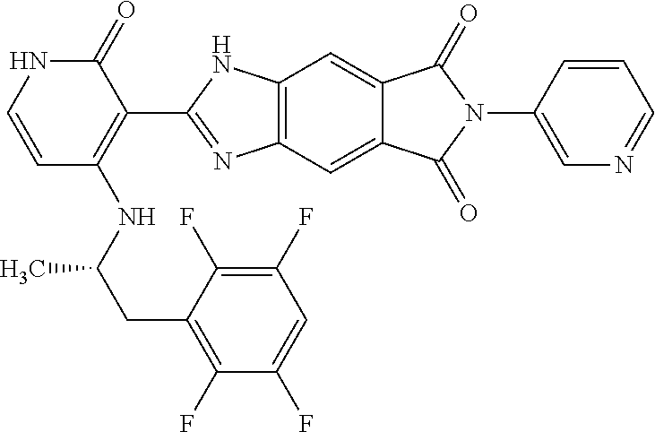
C1(=O)NC=CC(NC(CC2=C(F)C(F)=CC(F)=C2F)C)=C1C1=NC2=C(N1)C=C1C(=C2)C(=O)N(C2=CN=CC=C2)C1=O
